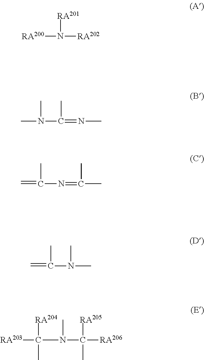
[RA201]N([RA202])[RA200].CN(C)C(=NC)C.CC(=C)N=C(C)C.C=C(C)N(C)C.[RA203]C(C)(N(C)C([RA206])([RA205])C)[RA204]
